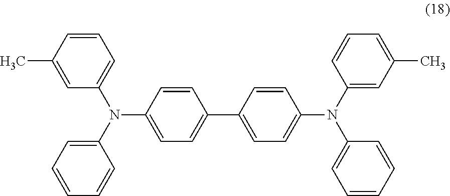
C1=CC(N(C2=CC=CC=C2)C2=CC=CC(C)=C2)=CC=C1C1=CC=C(N(C2=CC(C)=CC=C2)C2=CC=CC=C2)C=C1
